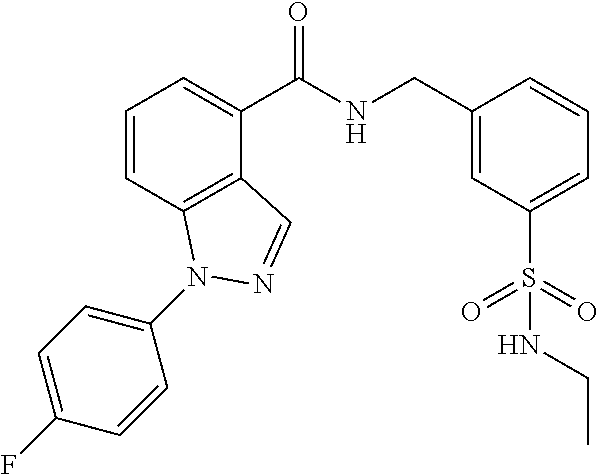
C1=CC2=C(C(C(NCC3=CC(S(=O)(=O)NCC)=CC=C3)=O)=C1)C=NN2C1=CC=C(F)C=C1
